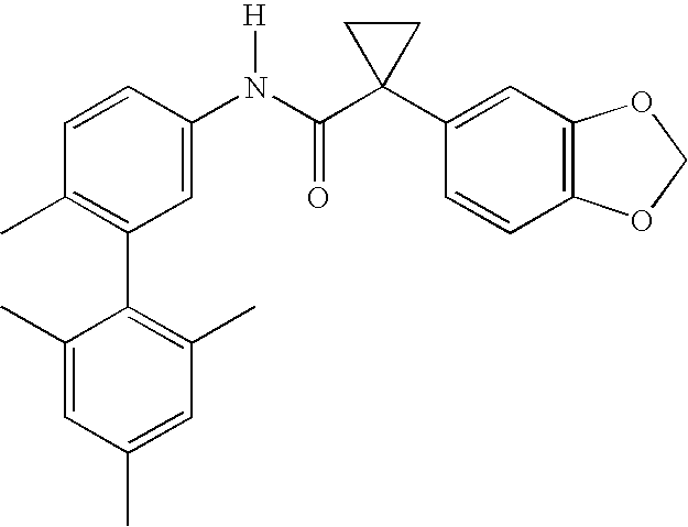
C1(N(C(C2(C3=CC4=C(C=C3)OCO4)CC2)=O)[H])=CC(C2=C(C)C=C(C)C=C2C)=C(C)C=C1
